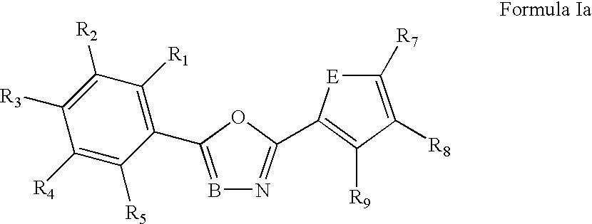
C1([R3])=C([R2])C([R1])=C(C2=BN=C(C3=C([R9])C([R8])=C([R7])[E]3)O2)C([R5])=C1[R4]
